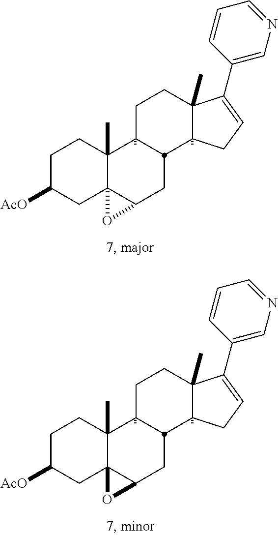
C1C([AcO])CC23C(C)(C1)C1CCC4(C)C(C5=CN=CC=C5)=CCC4C1CC2O3.C1C([AcO])CC23C(C)(C1)C1CCC4(C)C(C5=CN=CC=C5)=CCC4C1CC2O3
